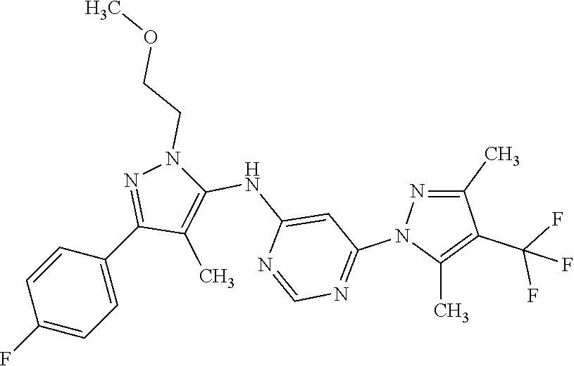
C1(F)=CC=C(C2=NN(CCOC)C(NC3=CC(N4N=C(C)C(C(F)(F)F)=C4C)=NC=N3)=C2C)C=C1
